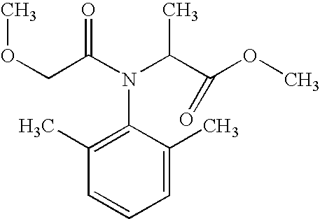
C1(C)=C(N(C(COC)=O)C(C(=O)OC)C)C(C)=CC=C1
